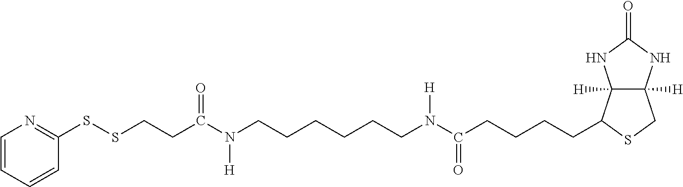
N(C(CCCCC1C2([H])C([H])(CS1)NC(=O)N2)=O)(CCCCCCN(C(CCSSC1=NC=CC=C1)=O)[H])[H]
